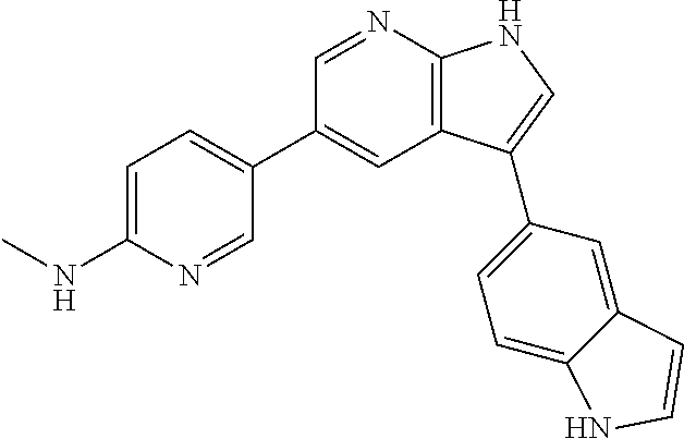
C1=C(NC)N=CC(C2=CC3=C(N=C2)NC=C3C2=CC=C3C(=C2)C=CN3)=C1
